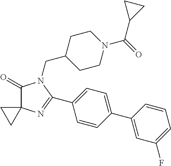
C1(=O)C2(N=C(C3=CC=C(C4=CC(F)=CC=C4)C=C3)N1CC1CCN(C(=O)C3CC3)CC1)CC2
